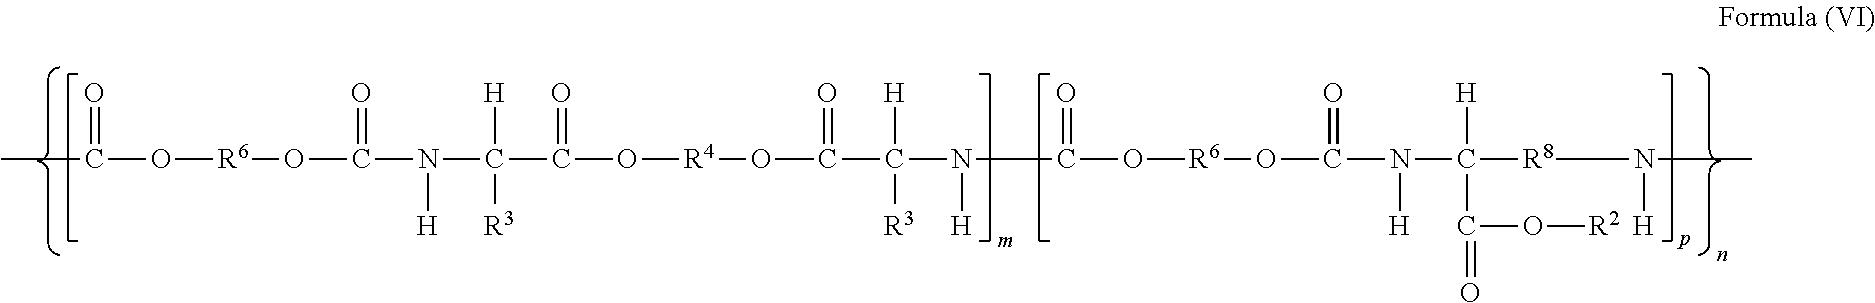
[R6](OC(=O)N(C(C(O[R4]OC(C([H])([R3])N([H])C(O[R6]OC(=O)N([H])C([H])(C(=O)O[R2])[R8]N([H])C)=O)=O)=O)([H])[R3])[H])OC(=O)C
